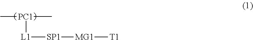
C[PC1]([L1][SP1][MG1][T1])C
